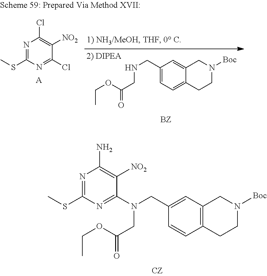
N1=C(SC)N=C(N(CC2=CC3=C(C=C2)CCN([Boc])C3)CC(OCC)=O)C([NO2])=C1N.N1=C(SC)N=C(Cl)C([NO2])=C1Cl.[A].C1(CNCC(OCC)=O)=CC=C2C(=C1)CN([Boc])CC2
